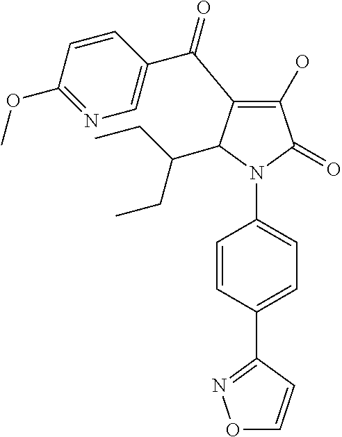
C1(O)=C(C(C2=CN=C(OC)C=C2)=O)C(C(CC)CC)N(C2=CC=C(C3=NOC=C3)C=C2)C1=O
